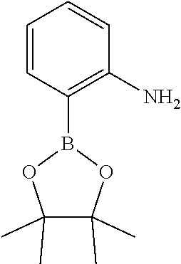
C1=CC(B2OC(C)(C)C(C)(C)O2)=C(N)C=C1
